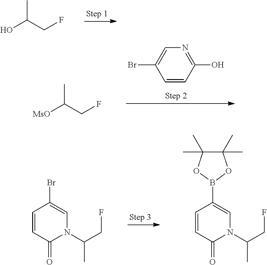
OC(CF)C.OC1=NC=C(Br)C=C1.[MsO]C(CF)C.BrC1=CN(C(CF)C)C(=O)C=C1.B1(C2=CN(C(CF)C)C(=O)C=C2)OC(C)(C)C(C)(C)O1
